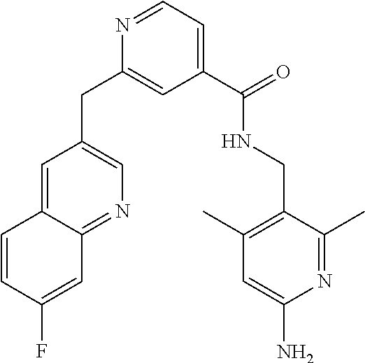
C1(C(=O)NCC2=C(C)C=C(N)N=C2C)=CC=NC(CC2=CN=C3C(=C2)C=CC(F)=C3)=C1
